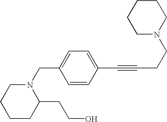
C1CCCN(CCC#CC2=CC=C(CN3CCCCC3CCO)C=C2)C1
